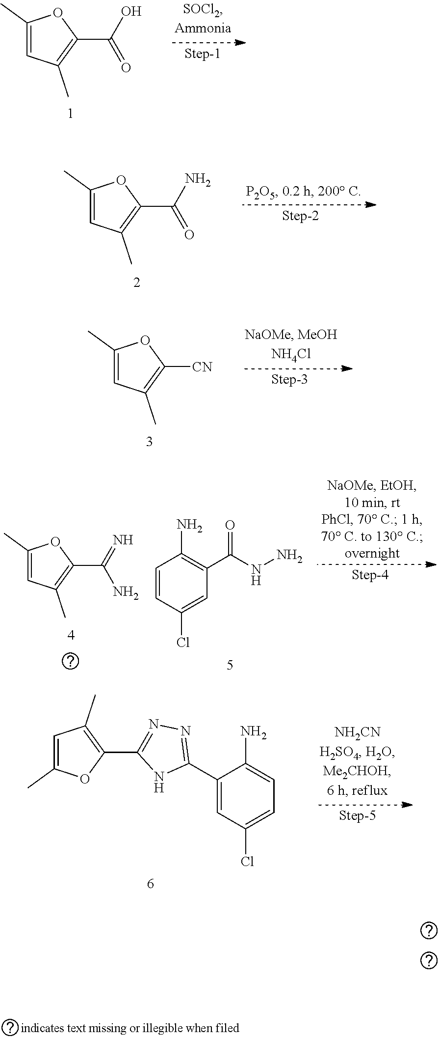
C1(C)=CC(C)=C(C(=O)O)O1.C1(C)=CC(C)=C(C(=O)N)O1.C1(C)=CC(C)=C([CN])O1.C1=CC(Cl)=CC(C(=O)NN)=C1N.C1(C)=CC(C)=C(C(N)=N)O1.C1(C)=CC(C)=C(C2=NN=C(C3=CC(Cl)=CC=C3N)N2)O1
